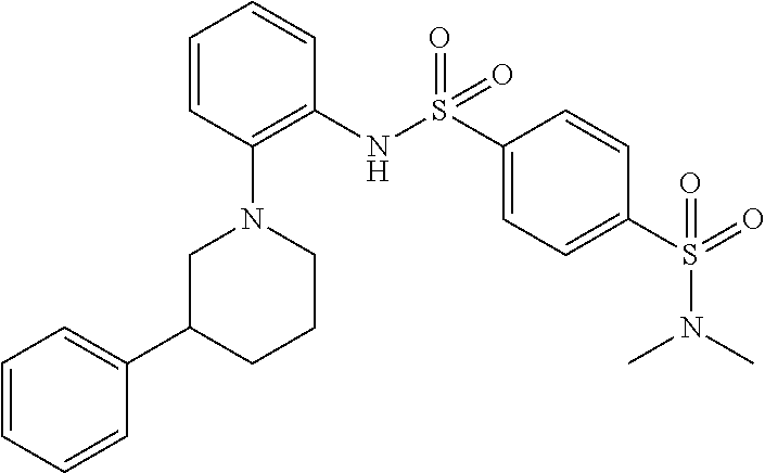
S(=O)(C1=CC=C(S(=O)(NC2=C(N3CC(C4=CC=CC=C4)CCC3)C=CC=C2)=O)C=C1)(N(C)C)=O
